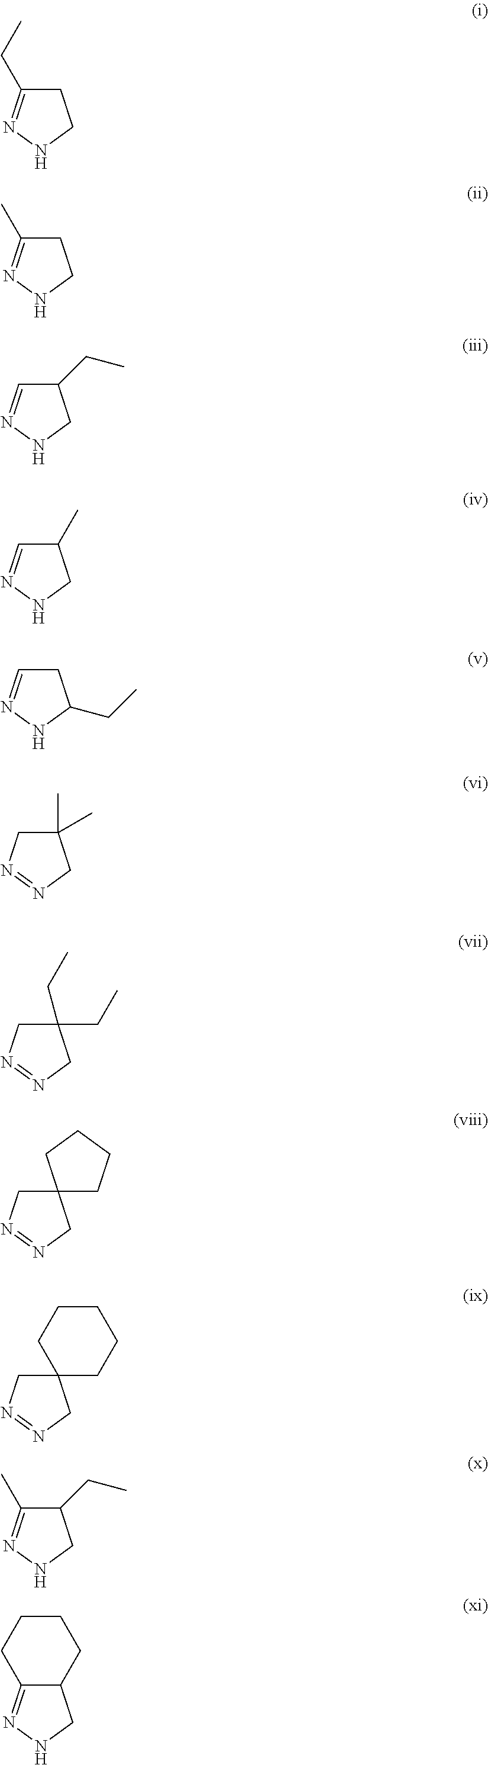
C1C(CC)=NNC1.C1C(C)=NNC1.C1(CC)C=NNC1.C1(C)C=NNC1.C1C=NNC1CC.C1(C)(C)CN=NC1.C1(CC)(CC)CN=NC1.C12(CN=NC1)CCCC2.C12(CN=NC1)CCCCC2.C1(CC)C(C)=NNC1.C12C(=NNC1)CCCC2
